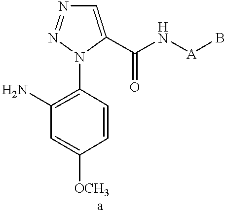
C1(N)=C(N2C(C(N[A]B)=O)=CN=N2)C=CC([OCH3])=C1
